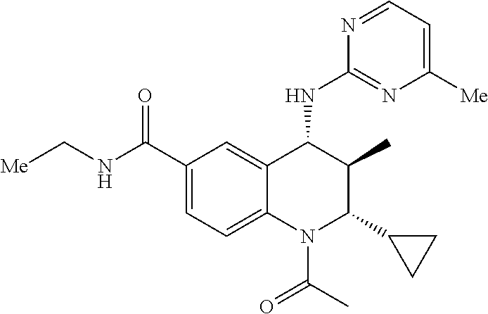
C12=CC(C(NC[Me])=O)=CC=C1N(C(C)=O)C(C1CC1)C(C)C2NC1=NC([Me])=CC=N1
